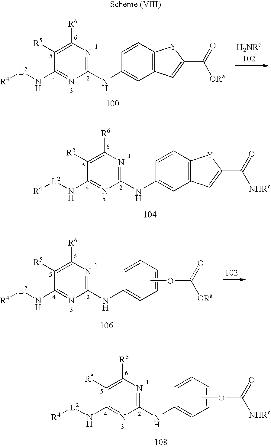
C1(NC2=CC3=C(C=C2)[Y]C(C(=O)[ORa])=C3)=NC([R6])=C([R5])C(N[L2][R4])=N1.N(C1=CC2=C(C=C1)[Y]C(C(=O)[NHRc])=C2)C1=NC([R6])=C([R5])C(N[L2][R4])=N1.N(C1=NC([R6])=C([R5])C(N[L2][R4])=N1)C1=CC=CC=C1.COC(=O)[ORa].N(C1=NC([R6])=C([R5])C(N[L2][R4])=N1)C1=CC=CC=C1.COC(=O)[NHRc]
